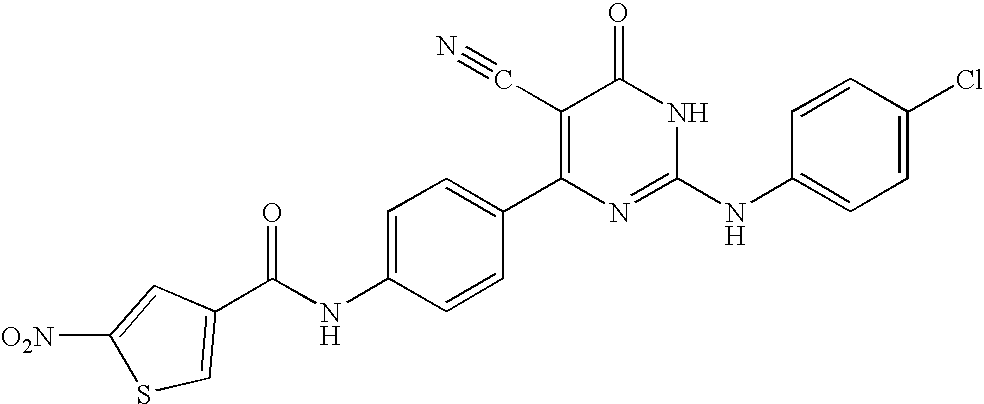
C1=CC(C2=C(C#N)C(=O)NC(NC3=CC=C(Cl)C=C3)=N2)=CC=C1NC(=O)C1=CSC([O2N])=C1
